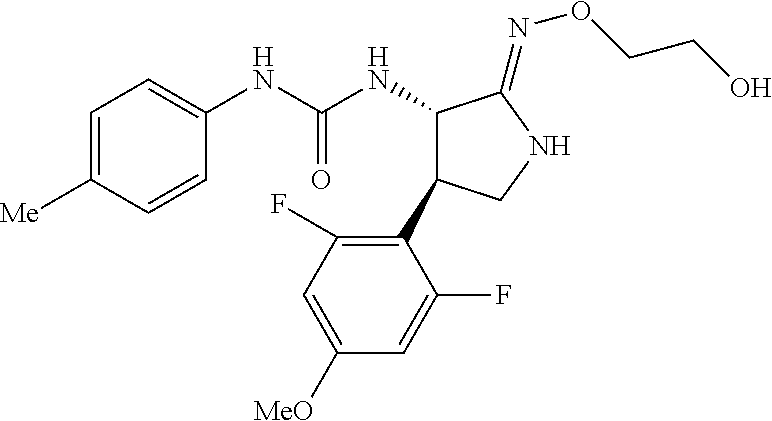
C1(NC(NC2C(=NOCCO)NCC2C2=C(F)C=C([OMe])C=C2F)=O)=CC=C([Me])C=C1
